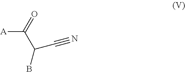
C(#N)C(B)C([A])=O
